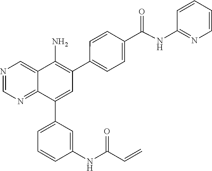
N1=CN=C2C(=C1)C(N)=C(C1=CC=C(C(NC3=NC=CC=C3)=O)C=C1)C=C2C1=CC=CC(NC(=O)C=C)=C1
